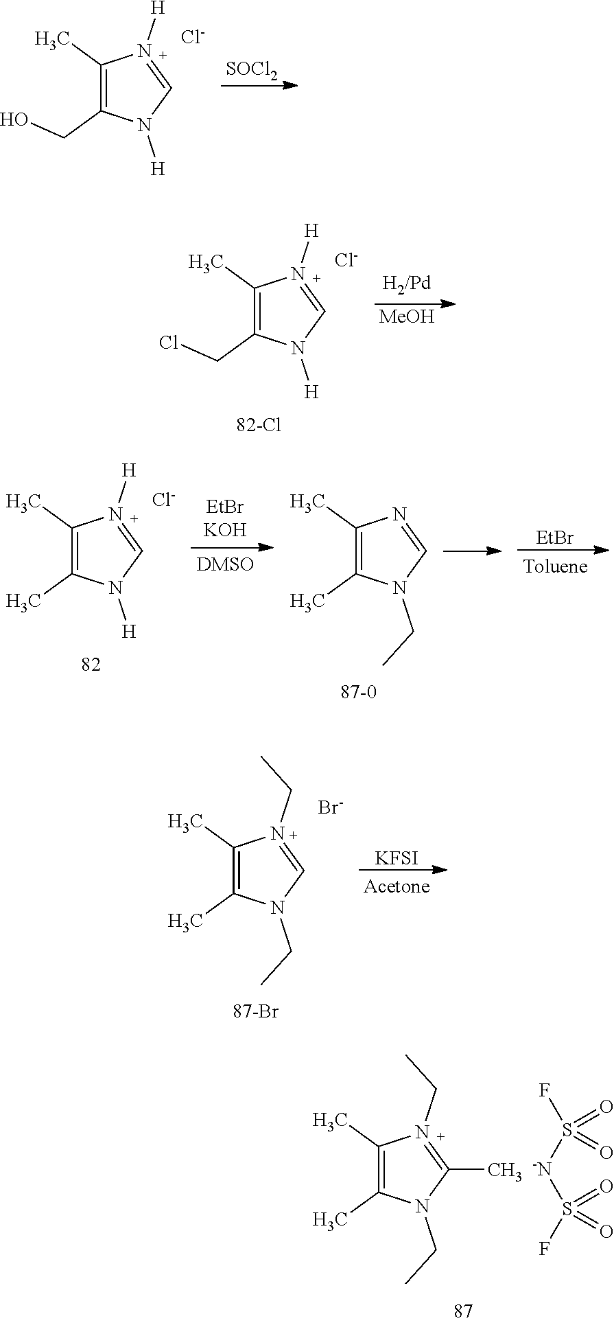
[-N](S(F)(=O)=O)S(=O)(F)=O.C1(C)=C(C)N(CC)C(C)=N1CC.C1(C)=C(CO)N([H])C=N1[H].[Cl-].[SOCl2].C1(C)=C(CCl)N([H])C=N1[H].[Cl-].[MeOH].C1(C)=C(C)N([H])C=N1[H].[Cl-].C1(C)=C(C)N(CC)C=N1.[EtBr].C1(C)=C(C)N(CC)C=N1CC.[Br-].[KFSI]
